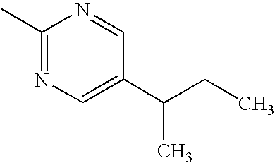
CC1=NC=C(C(CC)C)C=N1
